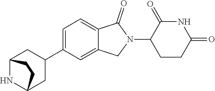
C1=C(C2CC3NC(C2)CC3)C=C2C(=C1)C(=O)N(C1CCC(=O)NC1=O)C2
